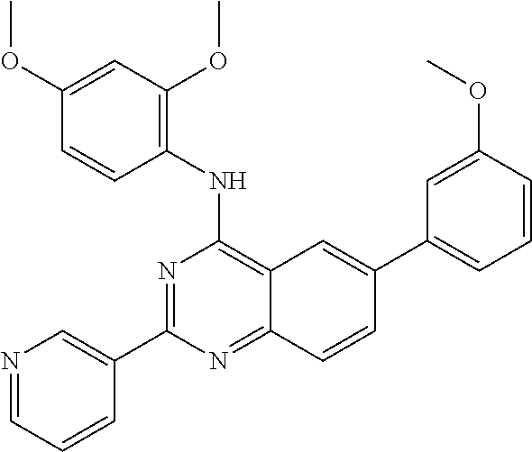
N1=CC=CC(C2=NC(NC3=C(OC)C=C(OC)C=C3)=C3C(=N2)C=CC(C2=CC=CC(OC)=C2)=C3)=C1
